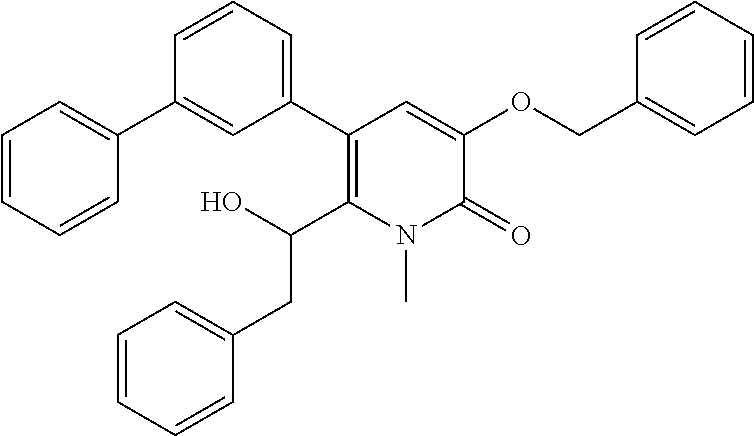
C1(C2=CC=CC(C3=CC=CC=C3)=C2)=C(C(O)CC2=CC=CC=C2)N(C)C(=O)C(OCC2=CC=CC=C2)=C1
